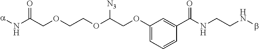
C1(OCC(OCCOCC(N[a])=O)[N3])=CC=CC(C(NCCNb)=O)=C1
